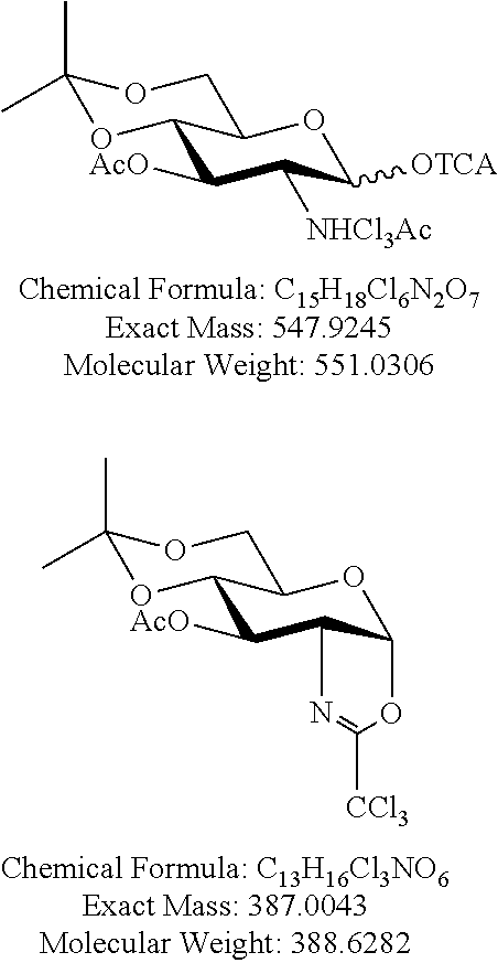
C1([AcO])C([NHCl3Ac])C([OTCA])OC2C1OC(C)(C)OC2.C1([AcO])C2C(OC3C1OC(C)(C)OC3)OC([CCl3])=N2
